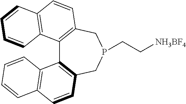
C12=C(CP(CC[NH3BF4])CC3=C1C1=C(C=C3)C=CC=C1)C=CC1=C2C=CC=C1
